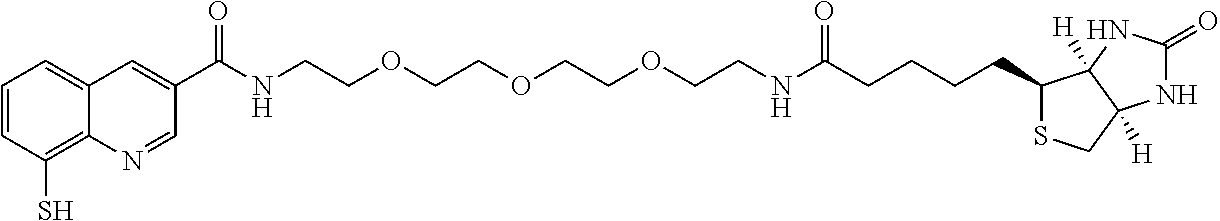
C1=CC(S)=C2C(=C1)C=C(C(NCCOCCOCCOCCNC(CCCCC1SCC3([H])C1([H])NC(=O)N3)=O)=O)C=N2
